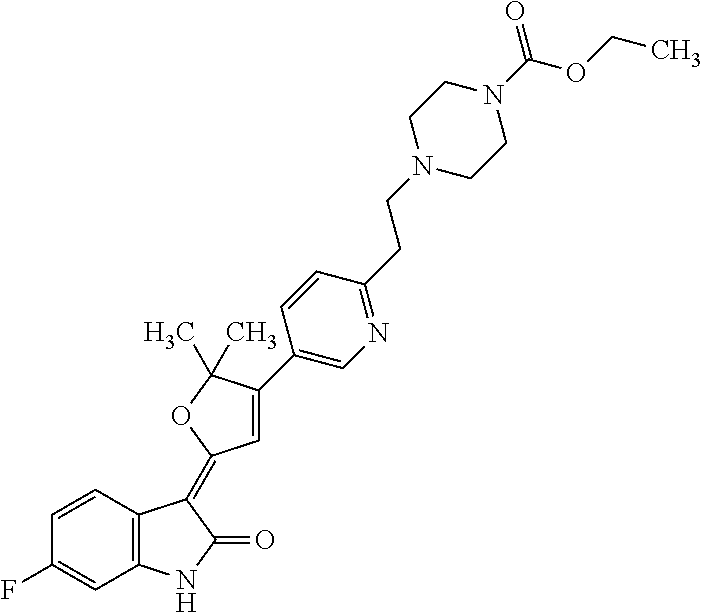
C1=CC2=C(C=C1F)NC(=O)C2=C1C=C(C2=CN=C(CCN3CCN(C(OCC)=O)CC3)C=C2)C(C)(C)O1
